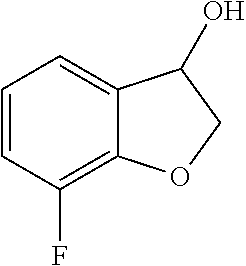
C1=CC(F)=C2C(=C1)C(O)CO2
